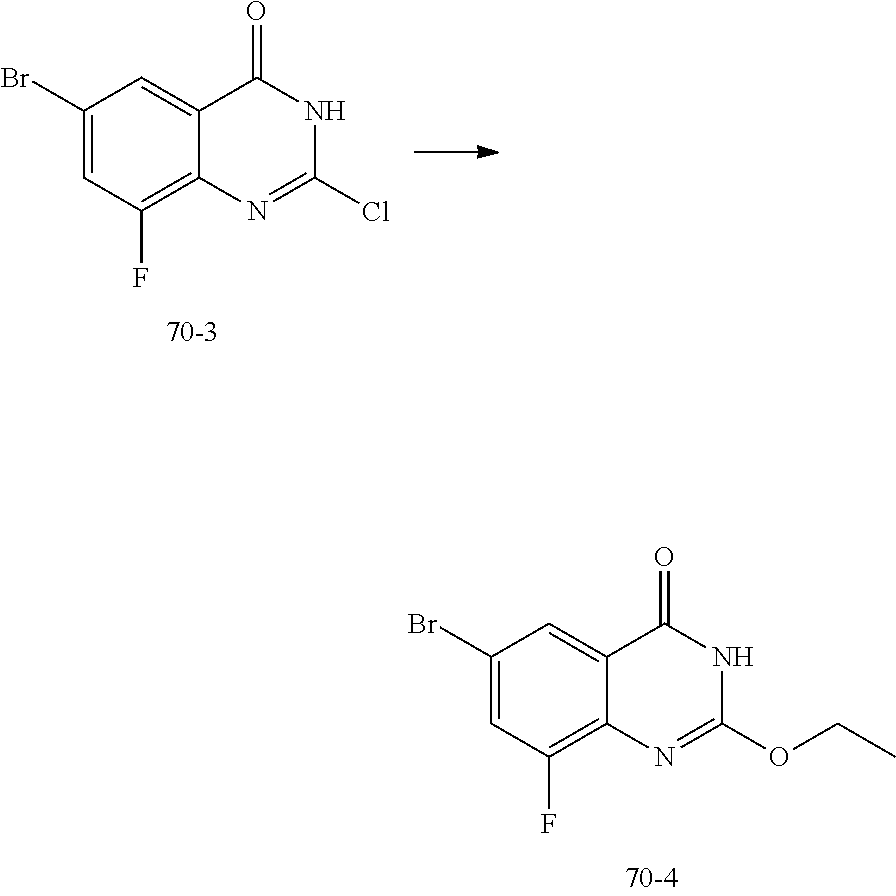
C1(Br)=CC(F)=C2C(=C1)C(=O)NC(Cl)=N2.C1(Br)=CC(F)=C2C(=C1)C(=O)NC(OCC)=N2
